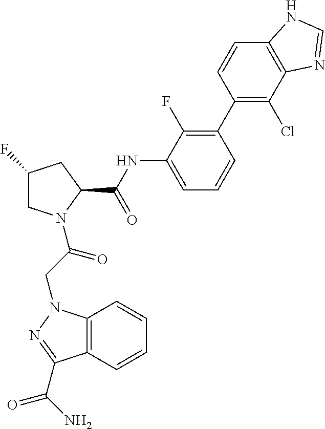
C1C(F)CC(C(NC2=CC=CC(C3=C(Cl)C4=C(C=C3)NC=N4)=C2F)=O)N1C(CN1C2=C(C(C(N)=O)=N1)C=CC=C2)=O
